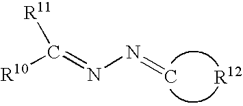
[R10]C(=NN=C)[R11]
